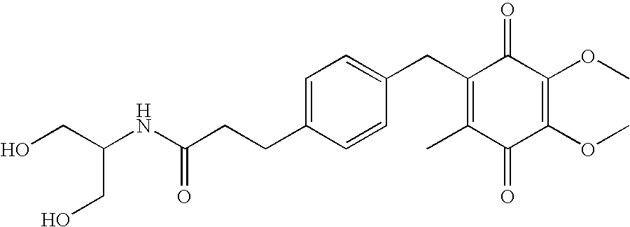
C1(=O)C(C)=C(CC2=CC=C(CCC(=O)NC(CO)CO)C=C2)C(=O)C(OC)=C1OC
